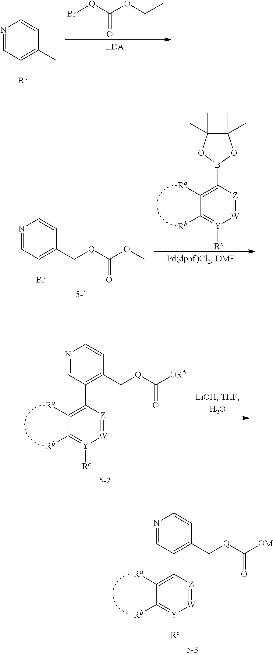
C1([Ra])=C(C2=C(C[Q]C([OM])=O)C=CN=C2)[Z]=[W][Y]([Rc])=C1[Rb].Br[Q]C(OCC)=O.N1=CC(Br)=C(C)C=C1.C1([Ra])=C(C2=C(C[Q]C([OR5])=O)C=CN=C2)[Z]=[W][Y]([Rc])=C1[Rb].C1([Ra])=C(B2OC(C)(C)C(C)(C)O2)[Z]=[W][Y]([Rc])=C1[Rb].C1(Br)=C(C[Q]C(OC)=O)C=CN=C1
